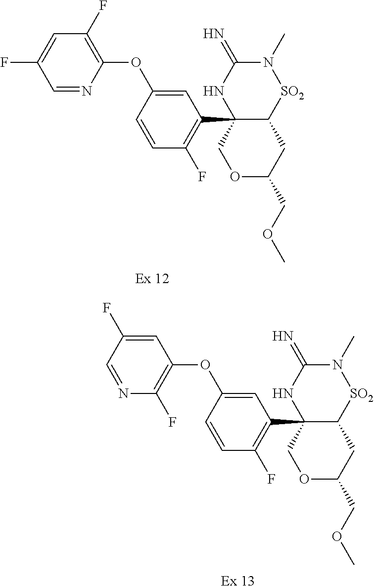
C1(C23NC(=N)N(C)[SO2]C2CC(COC)OC3)=C(F)C=CC(OC2=C(F)C=C(F)C=N2)=C1.[Ex 12].C1(C23NC(=N)N(C)[SO2]C2CC(COC)OC3)=C(F)C=CC(OC2=C(F)N=CC(F)=C2)=C1.[Ex 13]
